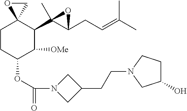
C1CC(OC(=O)N2CC(CCN3CCC(O)C3)C2)C([OMe])C(C2(C)C(CC=C(C)C)O2)C12CO2
